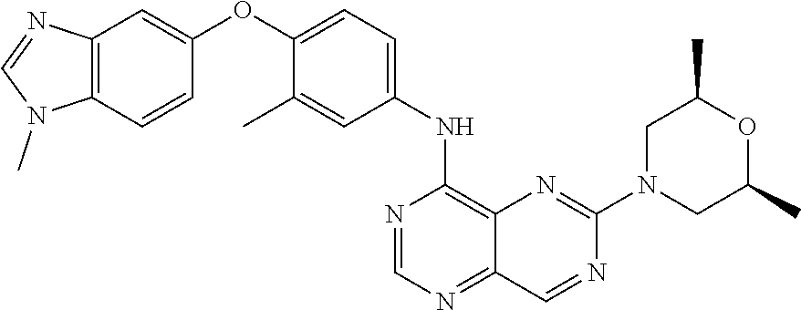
C12=C(C=CC(OC3=CC=C(NC4=C5C(=NC=N4)C=NC(N4CC(C)OC(C)C4)=N5)C=C3C)=C1)N(C)C=N2
